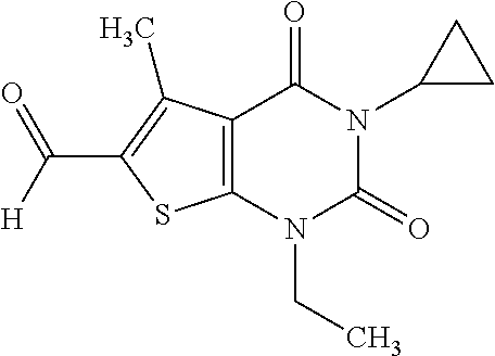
C12=C(N(CC)C(=O)N(C3CC3)C1=O)SC(C([H])=O)=C2C
